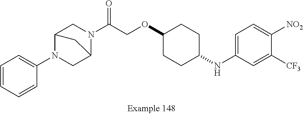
C1=CC=CC(N2CC3N(C(COC4CCC(NC5=CC=C([NO2])C([CF3])=C5)CC4)=O)CC2C3)=C1
